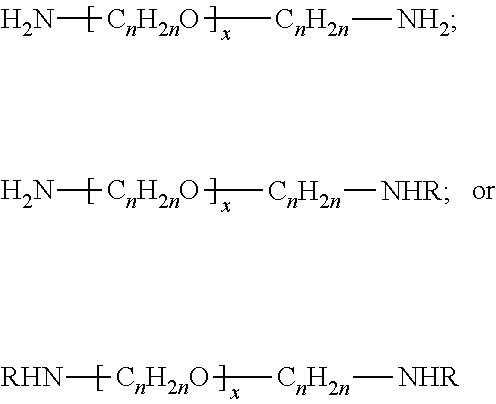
[CnH2nO]([RHN])[CnH2n][NHR].[CnH2nO](N)[CnH2n][NH2].[CnH2nO](N)[CnH2n][NHR]
